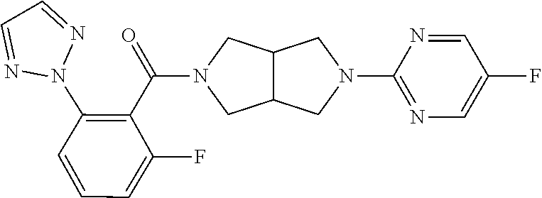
C12C(CN(C3=NC=C(F)C=N3)C1)CN(C(C1=C(N3N=CC=N3)C=CC=C1F)=O)C2
